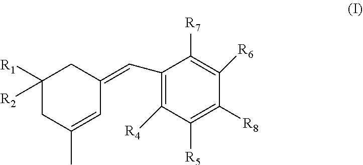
C1([R2])([R1])CC(C)=CC(=CC2=C([R4])C([R5])=C([R8])C([R6])=C2[R7])C1
